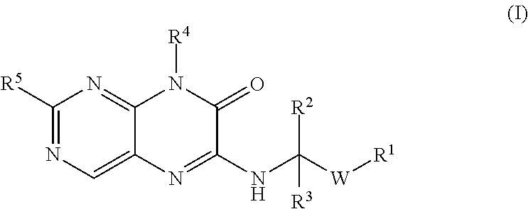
C1([R5])=NC=C2C(=N1)N([R4])C(=O)C(NC([R2])([W][R1])[R3])=N2
